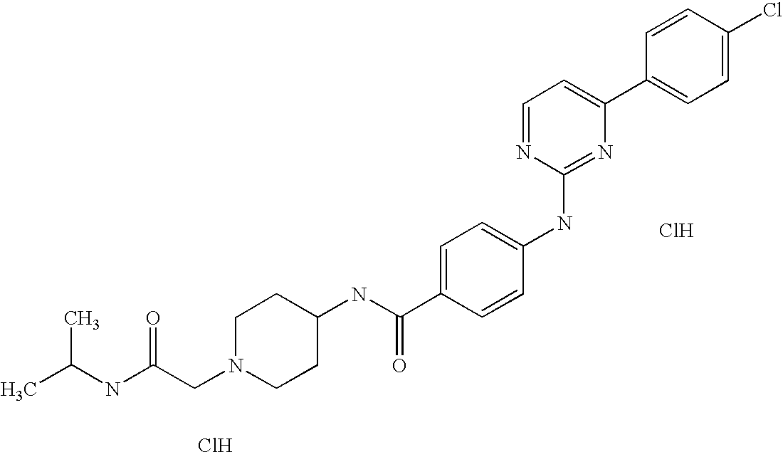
C1=CC(C2=CC=NC(NC3=CC=C(C(NC4CCN(CC(NC(C)C)=O)CC4)=O)C=C3)=N2)=CC=C1Cl.Cl.Cl
